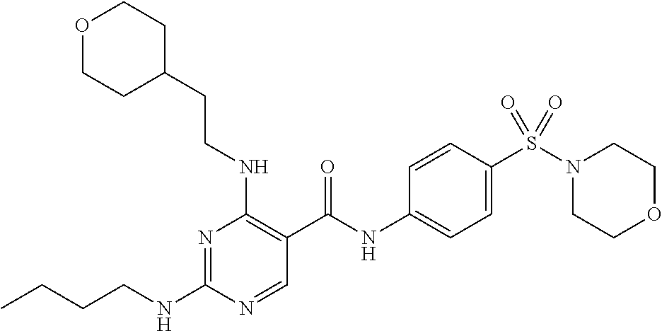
C(NC1=NC(NCCC2CCOCC2)=C(C(NC2=CC=C(S(N3CCOCC3)(=O)=O)C=C2)=O)C=N1)CCC
